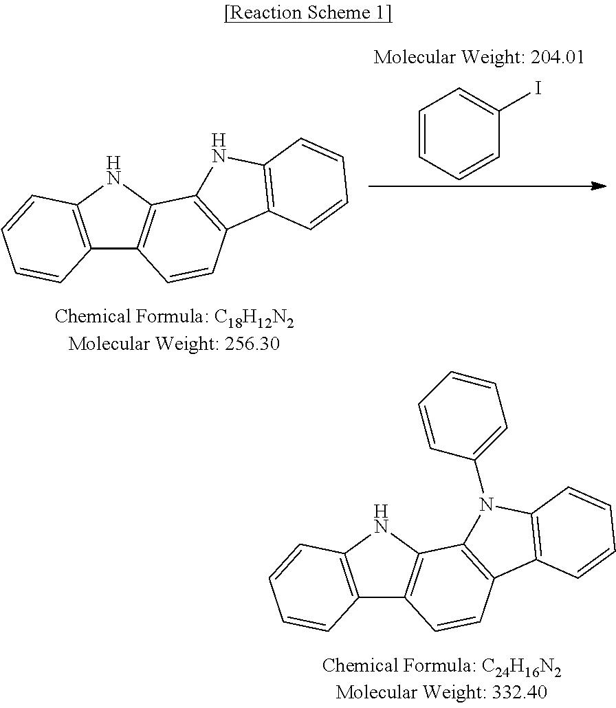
C12=C(NC3=C1C=CC1=C3N(C3=CC=CC=C3)C3=C1C=CC=C3)C=CC=C2.C12=C(NC3=C1C=CC1=C3NC3=C1C=CC=C3)C=CC=C2.C1=CC=CC(I)=C1
